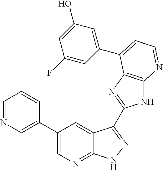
C1(C2=CN=CC=C2)=CN=C2C(=C1)C(C1=NC3=C(N1)N=CC=C3C1=CC(O)=CC(F)=C1)=NN2
